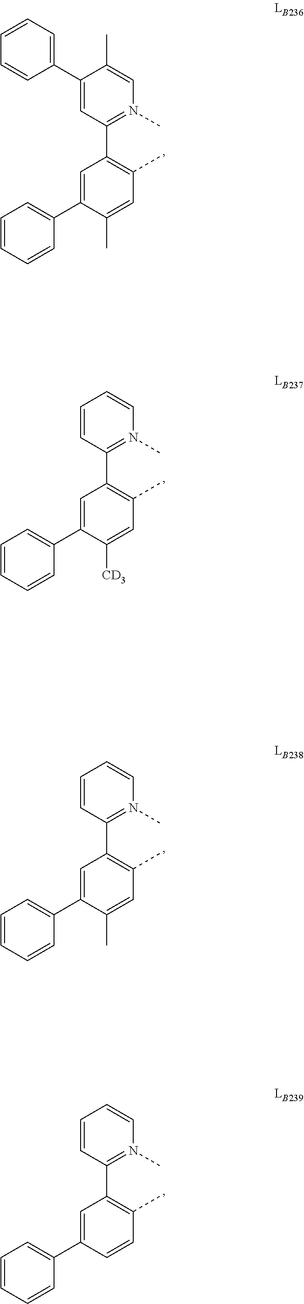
C1(C2=C(C)C=C([CD3])C(C3=CC=CC=C3)=C2)=N(C)C=CC=C1.C1(C2=C(C)C=C(C)C(C3=CC=CC=C3)=C2)=N(C)C=CC=C1.C1(C2=C(C)C=CC(C3=CC=CC=C3)=C2)=N(C)C=CC=C1.C1(C2=C(C)C=C(C)C(C3=CC=CC=C3)=C2)=N(C)C=C(C)C(C2=CC=CC=C2)=C1
